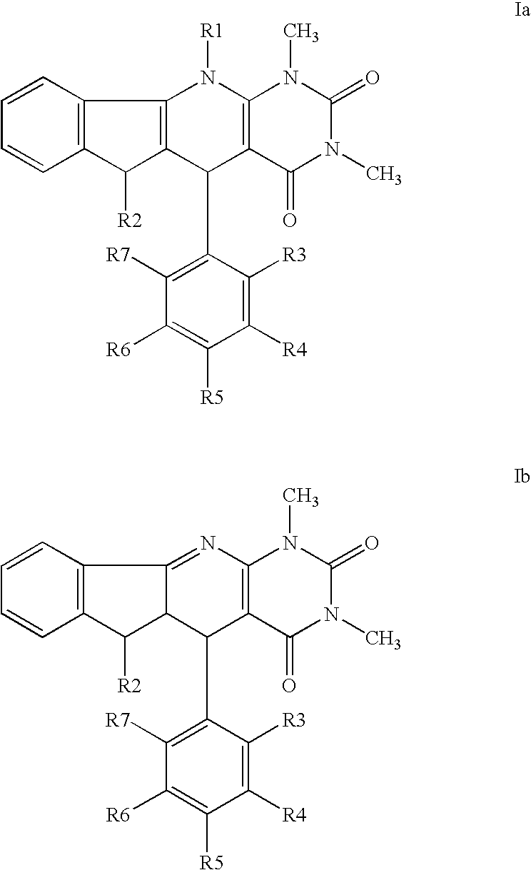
C1=CC2=C(C=C1)C([R2])C1=C2N([R1])C2=C(C1C1=C([R7])C([R6])=C([R5])C([R4])=C1[R3])C(=O)N(C)C(=O)N2C.C1=CC2=C(C=C1)C([R2])C1C2=NC2=C(C1C1=C([R7])C([R6])=C([R5])C([R4])=C1[R3])C(=O)N(C)C(=O)N2C
